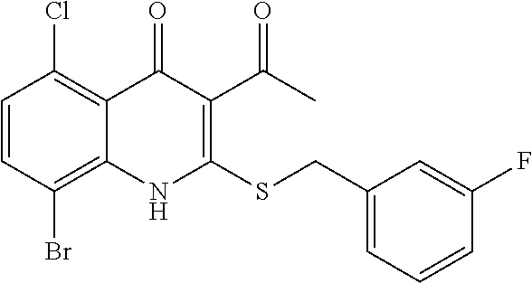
C1=CC(Br)=C2C(=C1Cl)C(=O)C(C(C)=O)=C(SCC1=CC=CC(F)=C1)N2
